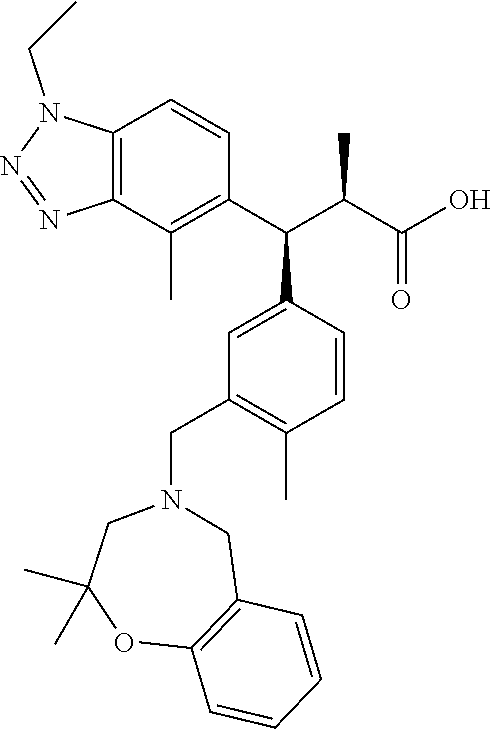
C1=C(C(C(C(=O)O)C)C2=C(C)C3=C(C=C2)N(CC)N=N3)C=CC(C)=C1CN1CC(C)(C)OC2=C(C1)C=CC=C2
